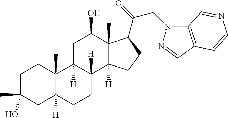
C1C(C)(O)CC2([H])C(C)(C1)C1([H])C([H])(CC2)C2([H])C(C)(C(C(CN3C4=C(C=N3)C=CN=C4)=O)CC2)C(O)C1
